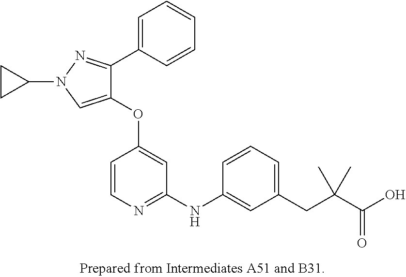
C1(OC2=CC(NC3=CC(CC(C(O)=O)(C)C)=CC=C3)=NC=C2)=CN(C2CC2)N=C1C1=CC=CC=C1
